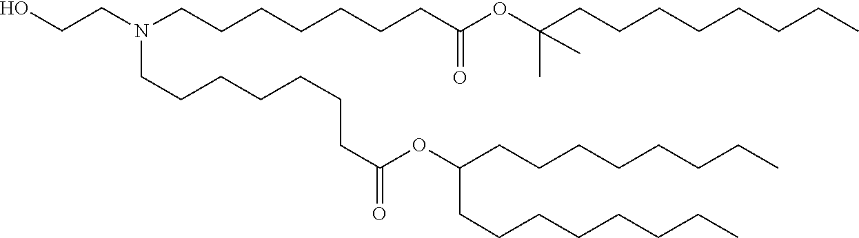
C(C(=O)OC(CCCCCCCC)CCCCCCCC)CCCCCCN(CCO)CCCCCCCC(=O)OC(CCCCCCCC)(C)C
